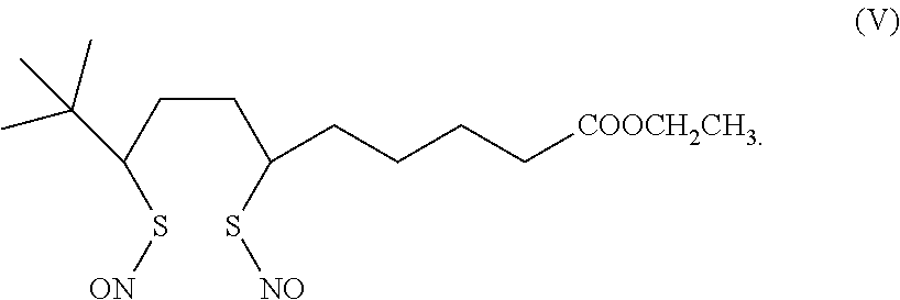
C(CC(S[ON])C(C)(C)C)C(S[NO])CCCC[COOCH2CH3]
